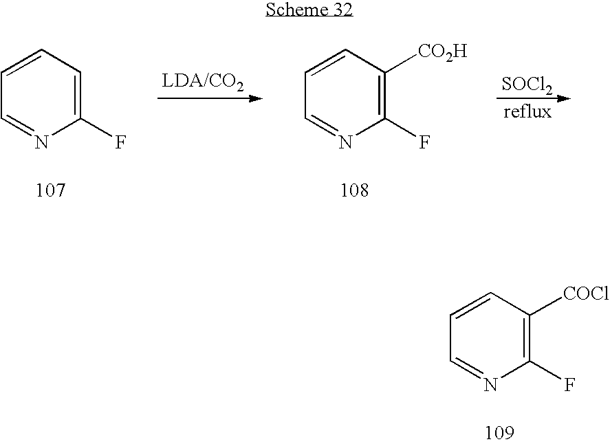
C1(F)=CC=CC=N1.C1(F)=C([CO2H])C=CC=N1.[SOCl2].C1(F)=C([COCl])C=CC=N1
